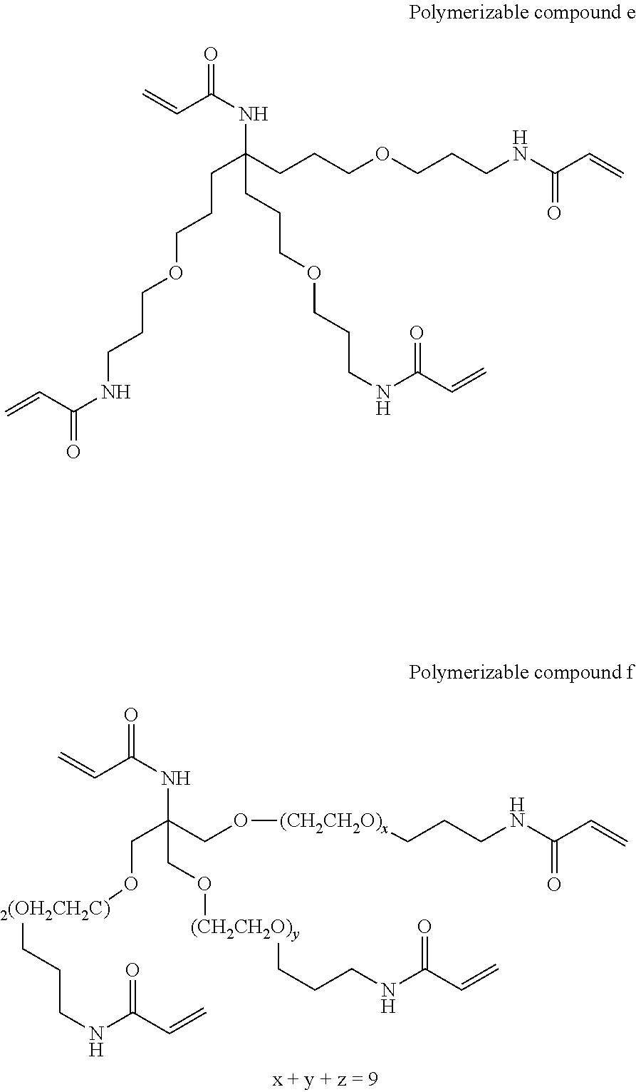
[2(OH2CH2C)](CCCNC(=O)C=C)OCC(NC(=O)C=C)(CO[(CH2CH2O)x]CCCNC(C=C)=O)CO[(CH2CH2O)y]CCCNC(C=C)=O.C(CC(NC(=O)C=C)(CCCOCCCNC(C=C)=O)CCCOCCCNC(C=C)=O)COCCCNC(C=C)=O
